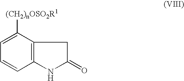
C12=C(C([(CH2)nOSO2R1])=CC=C1)CC(=O)N2
